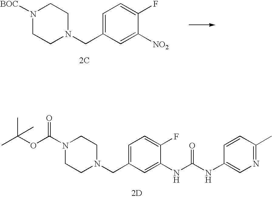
N1([BOC])CCN(CC2=CC=C(F)C([NO2])=C2)CC1.[2C].C1=C(CN2CCN(C(OC(C)(C)C)=O)CC2)C=C(NC(NC2=CN=C(C)C=C2)=O)C(F)=C1.[2D]
